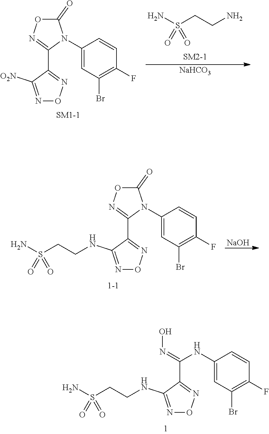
NS(CCN)(=O)=O.[NaHCO3].C1(=O)ON=C(C2=NON=C2[O2N])N1C1=CC(Br)=C(F)C=C1.[NaOH].C1(=O)ON=C(C2=NON=C2NCCS(N)(=O)=O)N1C1=CC(Br)=C(F)C=C1.C(C1=NON=C1NCCS(N)(=O)=O)(=NO)NC1=CC(Br)=C(F)C=C1
